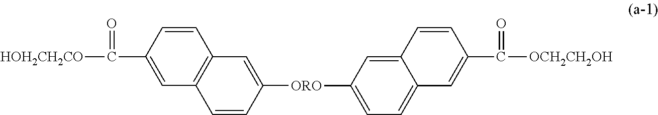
C(C1=CC2=C(C=C1)C=C([ORO]C1=CC=C3C(=C1)C=CC(C([OCH2CH2OH])=O)=C3)C=C2)([HOH2CH2CO])=O
